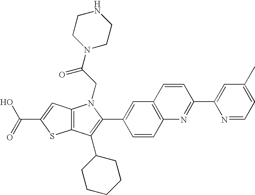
C(C1=CC2=C(S1)C(C1CCCCC1)=C(C1=CC3=C(C=C1)N=C(C1=CC(C)=CC=N1)C=C3)N2CC(N1CCNCC1)=O)(=O)O
